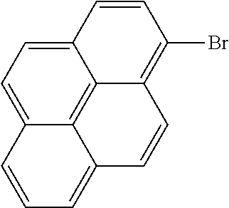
C12=CC=C3C4=C1C(=C(Br)C=C2)C=CC4=CC=C3
